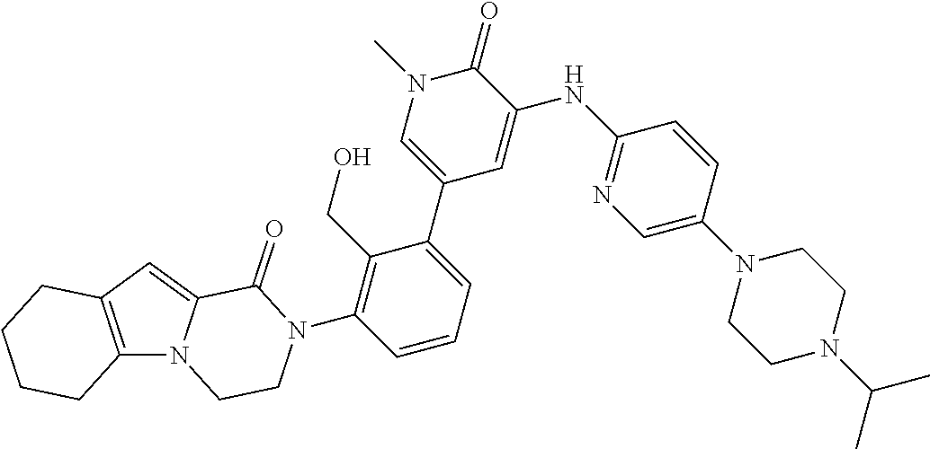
C12=C(N3C(=C1)C(=O)N(C1=C(CO)C(C4=CN(C)C(=O)C(NC5=NC=C(N6CCN(C(C)C)CC6)C=C5)=C4)=CC=C1)CC3)CCCC2
